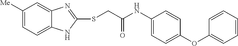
C1([Me])=CC=C2C(=C1)N=C(SCC(NC1=CC=C(OC3=CC=CC=C3)C=C1)=O)N2
